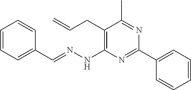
C1=CC=C(C=NNC2=C(CC=C)C(C)=NC(C3=CC=CC=C3)=N2)C=C1
